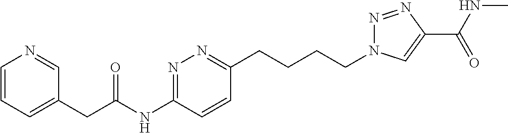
C1=CC=C(CC(NC2=NN=C(CCCCN3N=NC(C(NC)=O)=C3)C=C2)=O)C=N1
